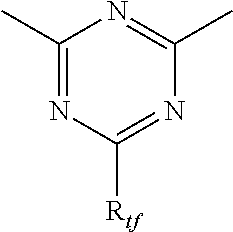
C1(C)=NC([Rtf])=NC(C)=N1
